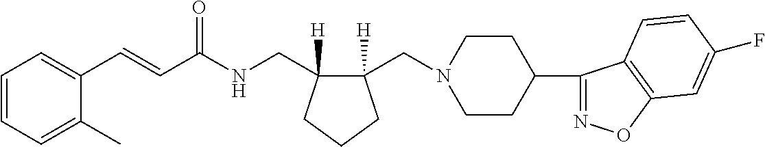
C1(C=CC(NCC2([H])C(CN3CCC(C4=NOC5=C4C=CC(F)=C5)CC3)([H])CCC2)=O)=CC=CC=C1C
